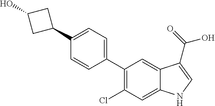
C1(C2=CC=C(C3CC(O)C3)C=C2)=C(Cl)C=C2C(=C1)C(C(O)=O)=CN2
